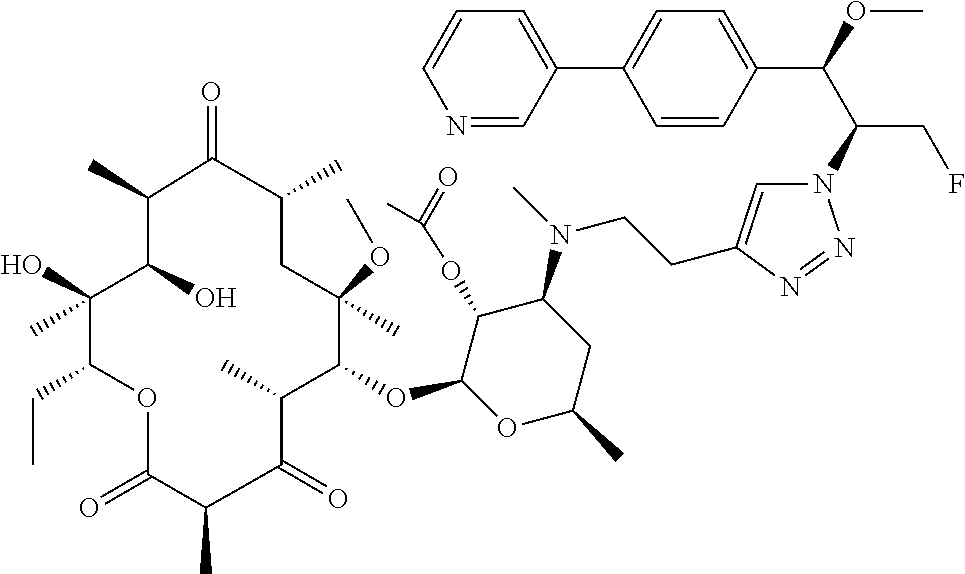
C(C(CF)N1C=C(CCN(C2CC(C)OC(OC3C(C)C(=O)C(C)C(=O)OC(CC)C(C)(O)C(O)C(C)C(=O)C(C)CC3(C)OC)C2OC(C)=O)C)N=N1)(OC)C1=CC=C(C2=CC=CN=C2)C=C1
